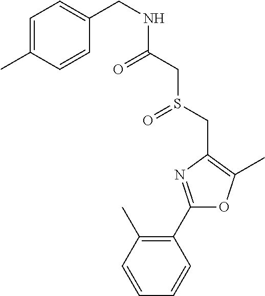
C1=CC(C)=C(C2=NC(CS(=O)CC(=O)NCC3=CC=C(C)C=C3)=C(C)O2)C=C1
